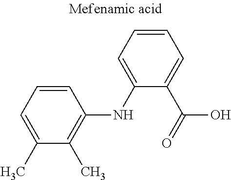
C1=CC=C(C)C(C)=C1NC1=CC=CC=C1C(=O)O
